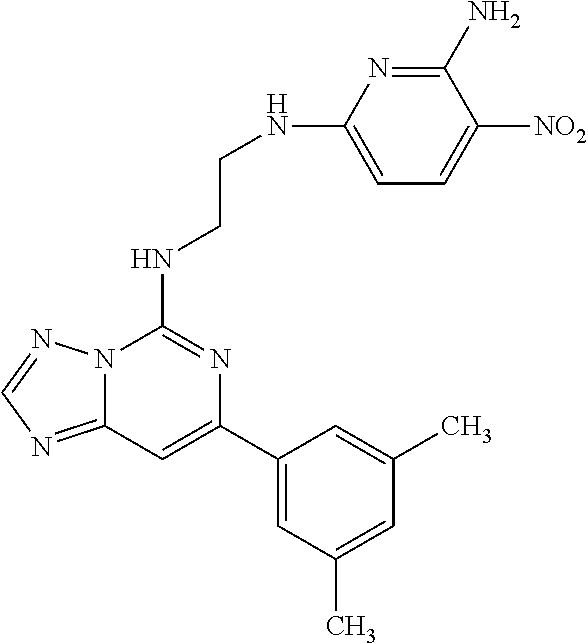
N12C(=NC=N1)C=C(C1=CC(C)=CC(C)=C1)N=C2NCCNC1=CC=C([NO2])C(N)=N1
